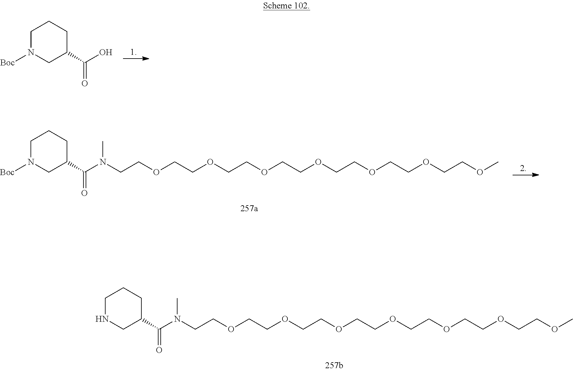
C1N([Boc])CC(C(O)=O)CC1.C1N([Boc])CC(C(N(CCOCCOCCOCCOCCOCCOCCOC)C)=O)CC1.C1NCC(C(N(CCOCCOCCOCCOCCOCCOCCOC)C)=O)CC1
